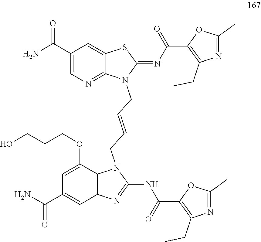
C1(NC(C2=C(CC)N=C(C)O2)=O)=NC2=C(C(OCCCO)=CC(C(=O)N)=C2)N1CC=CCN1C(=NC(C2=C(CC)N=C(C)O2)=O)SC2=CC(C(N)=O)=CN=C12
